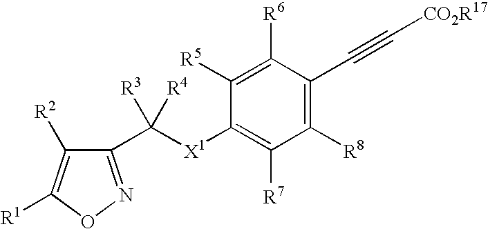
C1([R5])=C([R6])C(C#C[CO2R17])=C([R8])C([R7])=C1[X1]C(C1=NOC([R1])=C1[R2])([R3])[R4]
